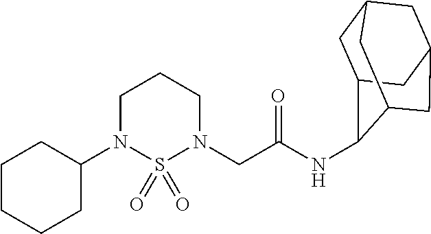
C1(N2CCCN(CC(=O)NC3C4CC5CC(CC3C5)C4)S2(=O)=O)CCCCC1
